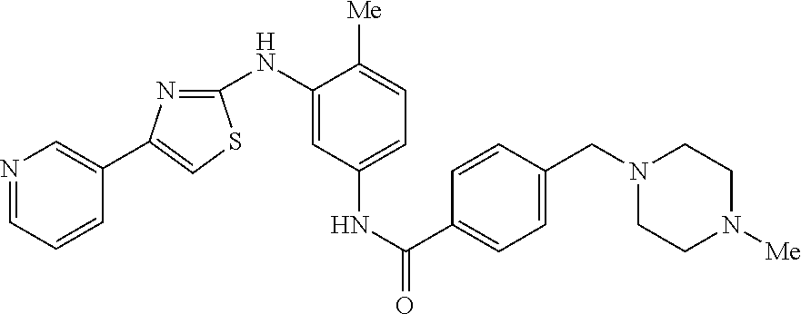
N(C1=CC(NC(=O)C2=CC=C(CN3CCN([Me])CC3)C=C2)=CC=C1[Me])C1=NC(C2=CN=CC=C2)=CS1
